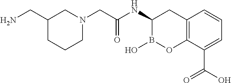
C1(CN)CCCN(CC(NC2B(O)OC3=C(C2)C=CC=C3C(O)=O)=O)C1
